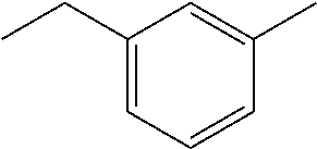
C1(CC)=CC=CC(C)=C1
